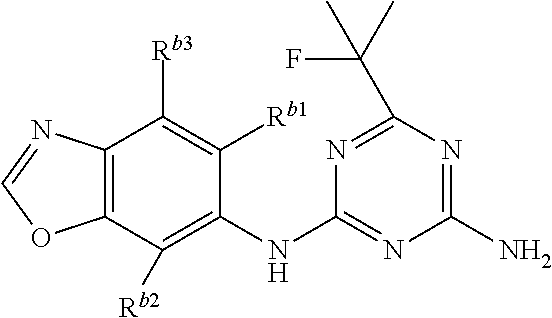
C12=C(C([Rb2])=C(NC3=NC(N)=NC(C(C)(F)C)=N3)C([Rb1])=C1[Rb3])OC=N2
